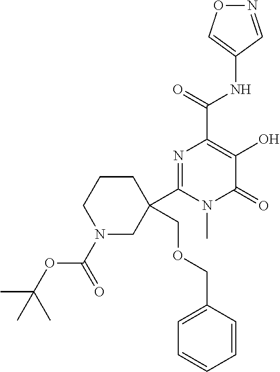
O1N=CC(NC(C2=C(O)C(=O)N(C)C(C3(COCC4=CC=CC=C4)CCCN(C(=O)OC(C)(C)C)C3)=N2)=O)=C1
